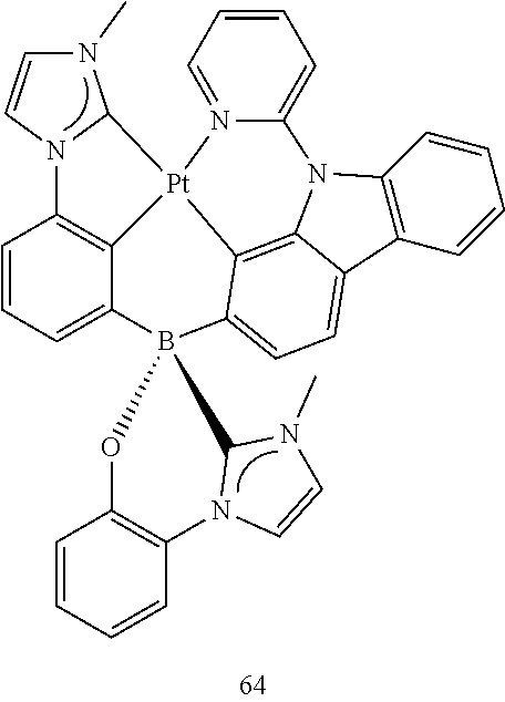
C12=C(C=CC=C1)C1=CC=C3C4=C1N2C1=CC=CC=N1[Pt]41C2=C(C=CC=C2B32C3N(C4=C(C=CC=C4)O2)C=CN3C)N2C1N(C)C=C2
